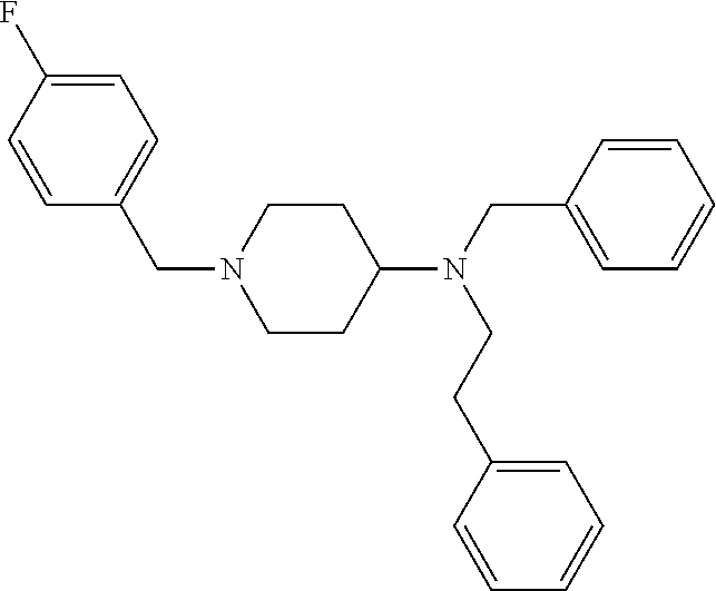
C1=CC(CN(C2CCN(CC3=CC=C(F)C=C3)CC2)CCC2=CC=CC=C2)=CC=C1
